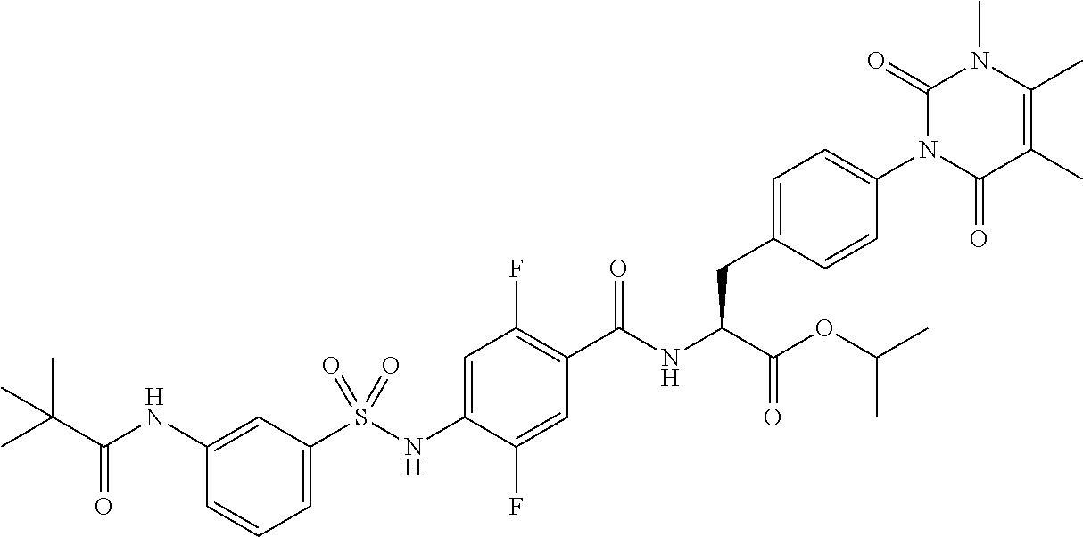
C1=C(S(NC2=CC(F)=C(C(NC(C(=O)OC(C)C)CC3=CC=C(N4C(=O)C(C)=C(C)N(C)C4=O)C=C3)=O)C=C2F)(=O)=O)C=C(NC(C(C)(C)C)=O)C=C1
